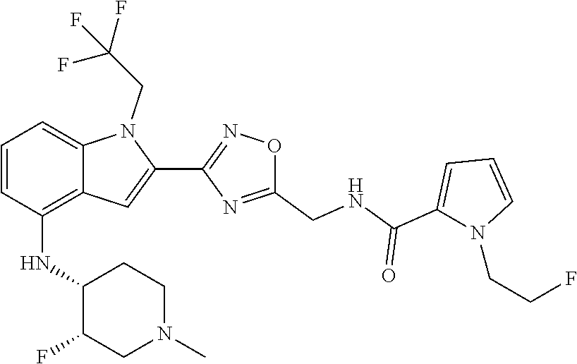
C1=CN(CCF)C(C(=O)NCC2=NC(C3=CC4=C(NC5C(F)CN(C)CC5)C=CC=C4N3CC(F)(F)F)=NO2)=C1
